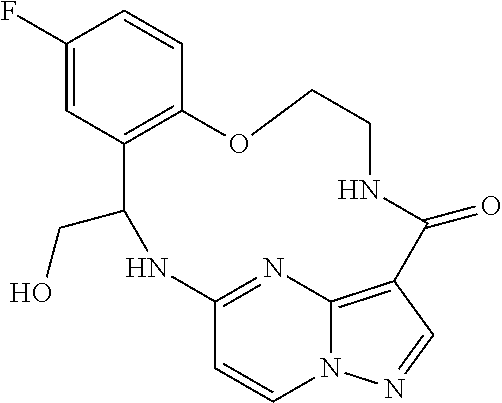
C1(F)=CC2=C(C=C1)OCCNC(=O)C1=C3N(C=CC(=N3)NC2CO)N=C1
